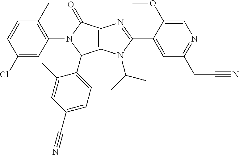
C1(Cl)=CC(N2C(=O)C3=C(C2C2=CC=C(C#N)C=C2C)N(C(C)C)C(C2=CC(CC#N)=NC=C2OC)=N3)=C(C)C=C1
